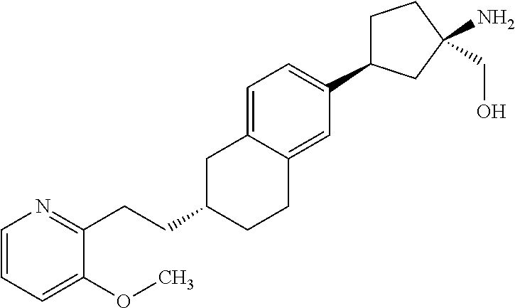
C(C1CCC2=CC(C3CCC(N)(CO)C3)=CC=C2C1)CC1=NC=CC=C1OC
